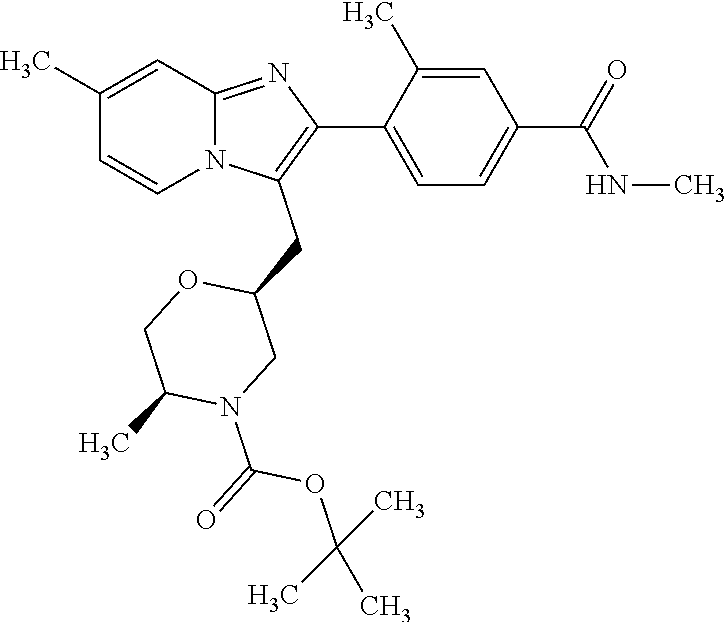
C1(C)=CC2=NC(C3=CC=C(C(=O)NC)C=C3C)=C(CC3OCC(C)N(C(OC(C)(C)C)=O)C3)N2C=C1
